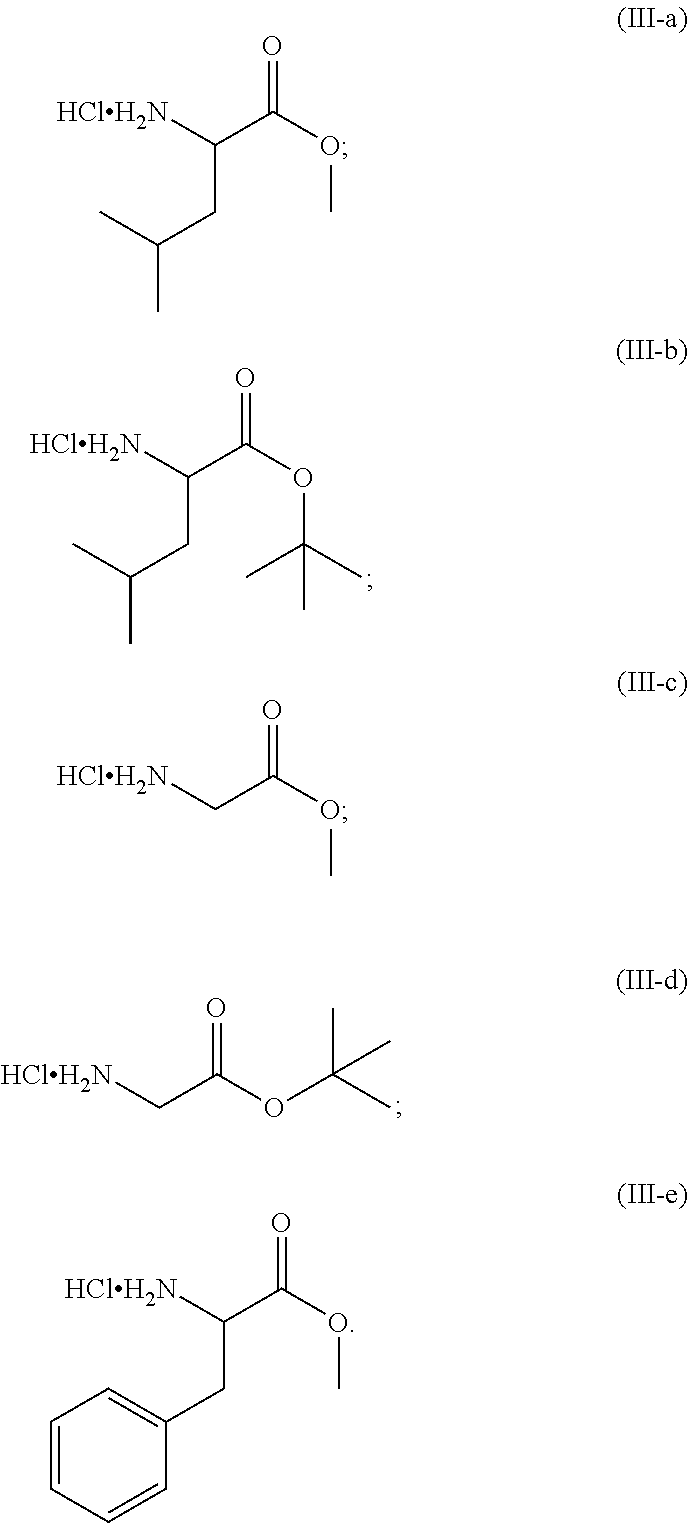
CC(CC(C(OC(C)(C)C)=O)[HClH2N])C.C(C(OC)=O)[HClH2N].C(C(OC(C)(C)C)=O)[HClH2N].CC(CC(C(OC)=O)[HClH2N])C.C1=CC=CC(CC(C(OC)=O)[HClH2N])=C1
